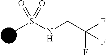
N(CC(F)(F)F)S(C)(=O)=O
